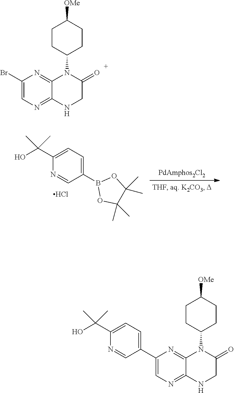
C1(B2OC(C)(C)C(C)(C)O2)=CC=C(C(O)(C)C)N=C1.Cl.C1CC(N2C3=NC(Br)=CN=C3NCC2=O)CCC1[OMe].C1=C(C2=CN=C3C(=N2)N(C2CCC([OMe])CC2)C(=O)CN3)C=NC(C(O)(C)C)=C1
